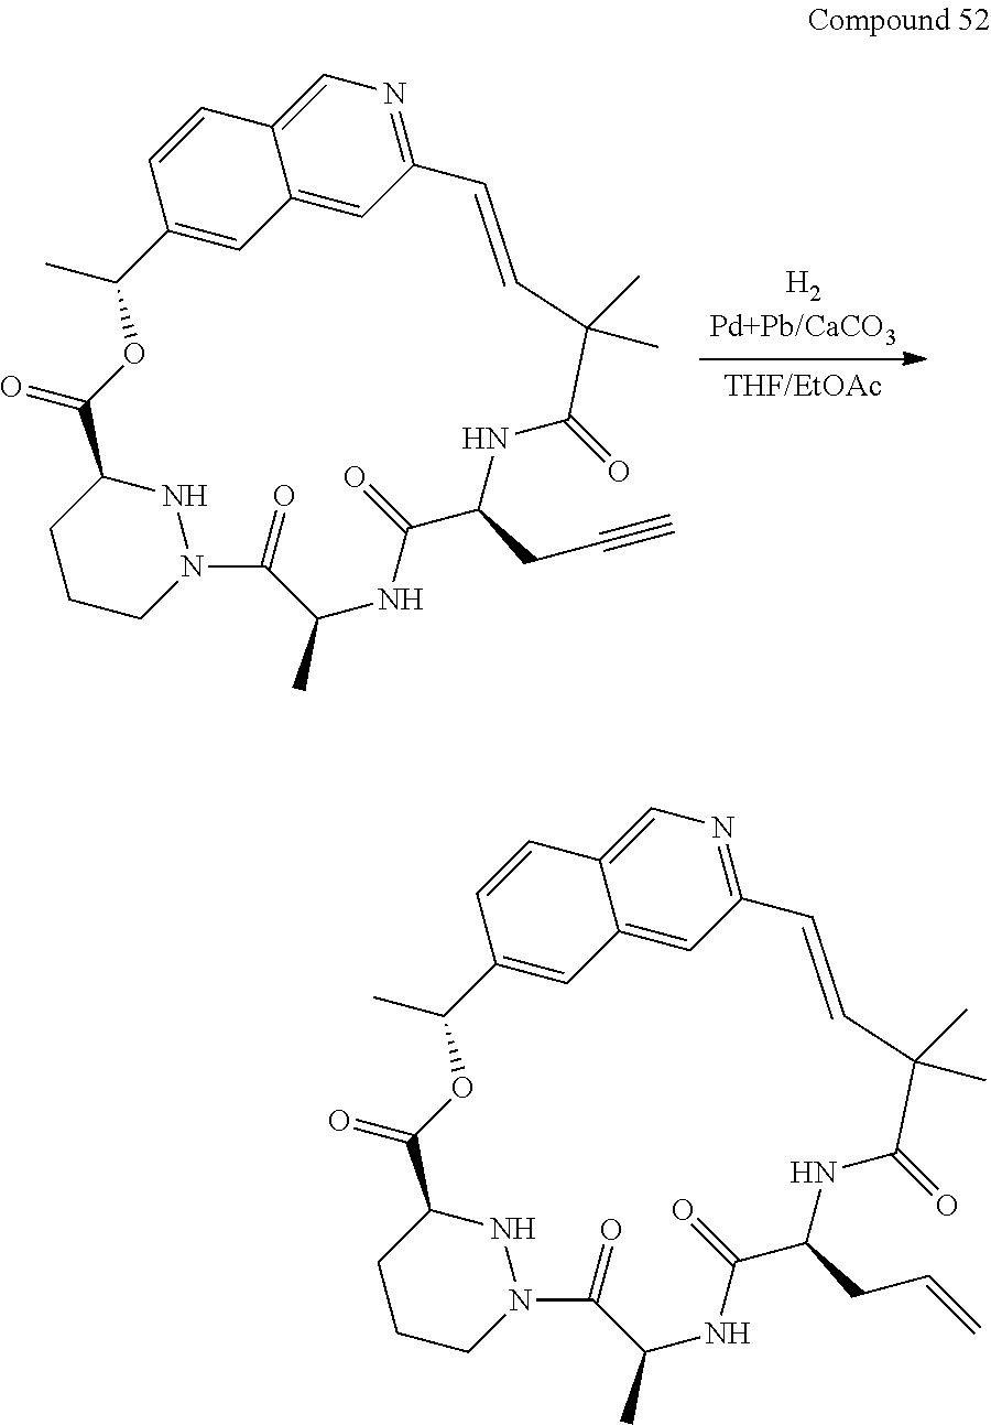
N1C2CCCN1C(=O)C(C)NC(=O)C(CC#C)NC(=O)C(C)(C)C=CC1=NC=C3C(=C1)C=C(C=C3)C(C)OC2=O.N1C2CCCN1C(=O)C(C)NC(=O)C(CC=C)NC(=O)C(C)(C)C=CC1=NC=C3C(=C1)C=C(C=C3)C(C)OC2=O
